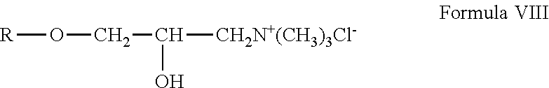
[R]OCC([CH2N+(CH3)3Cl-])O
